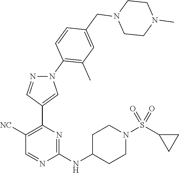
C1([NC])=C(C2=CN(C3=C(C)C=C(CN4CCN(C)CC4)C=C3)N=C2)N=C(NC2CCN(S(C3CC3)(=O)=O)CC2)N=C1
